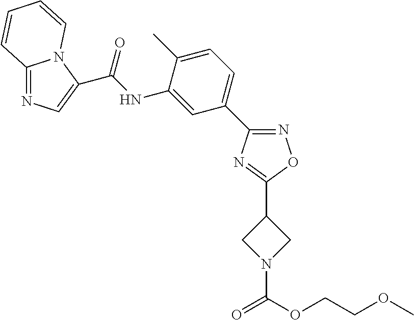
C12=NC=C(C(=O)NC3=CC(C4=NOC(C5CN(C(OCCOC)=O)C5)=N4)=CC=C3C)N1C=CC=C2
